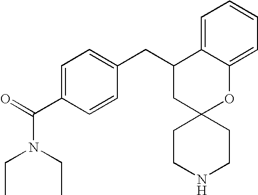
C1(CC2CC3(OC4=CC=CC=C24)CCNCC3)=CC=C(C(=O)N(CC)CC)C=C1
